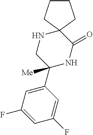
C1(F)=CC(C2([Me])NC(=O)C3(NC2)CCCC3)=CC(F)=C1
